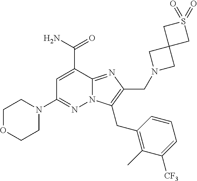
C1=C(C(=O)N)C2=NC(CN3CC4(C3)CS(=O)(=O)C4)=C(CC3=C(C)C([CF3])=CC=C3)N2N=C1N1CCOCC1
